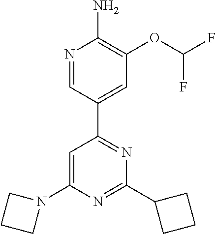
N1=CC(C2=NC(C3CCC3)=NC(N3CCC3)=C2)=CC(OC(F)F)=C1N
